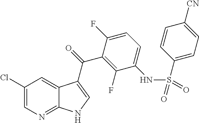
C1(Cl)=CN=C2C(=C1)C(C(=O)C1=C(F)C(NS(=O)(=O)C3=CC=C([CN])C=C3)=CC=C1F)=CN2
